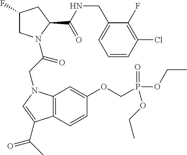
C1(F)CN(C(CN2C3=C(C=CC(OCP(OCC)(=O)OCC)=C3)C(C(C)=O)=C2)=O)C(C(NCC2=CC=CC(Cl)=C2F)=O)C1
